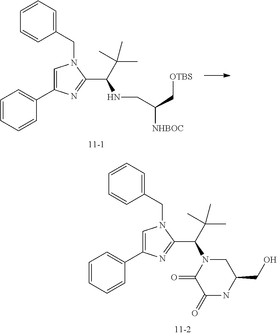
C1=CC=CC(C2=CN(CC3=CC=CC=C3)C(C(N3CC(CO)NC(=O)C3=O)C(C)(C)C)=N2)=C1.C1=CC=CC(C2=CN(CC3=CC=CC=C3)C(C(NCC(C[OTBS])[NHBOC])C(C)(C)C)=N2)=C1
